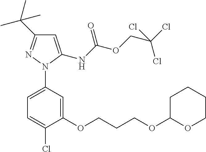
C1=C(Cl)C(OCCCOC2OCCCC2)=CC(N2C(NC(OCC(Cl)(Cl)Cl)=O)=CC(C(C)(C)C)=N2)=C1
